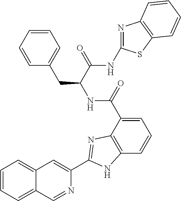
C1=C(C(NC(CC2=CC=CC=C2)C(NC2=NC3=C(S2)C=CC=C3)=O)=O)C2=C(C=C1)NC(C1=CC3=CC=CC=C3C=N1)=N2
